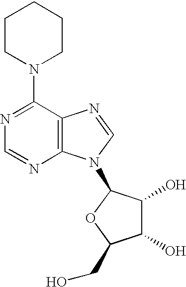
C12=C(N=CN1C1C(O)C(O)C(CO)O1)C(N1CCCCC1)=NC=N2
